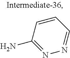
C1=CC(N)=NN=C1
